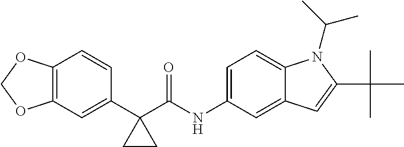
C1(C2(C(NC3=CC=C4C(=C3)C=C(C(C)(C)C)N4C(C)C)=O)CC2)=CC2=C(C=C1)OCO2
